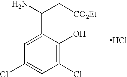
C1(Cl)=C(O)C(C(N)C[CO2Et])=CC(Cl)=C1.Cl
